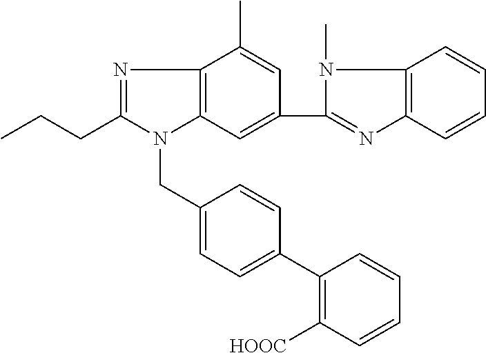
N1=C(CCC)N(CC2=CC=C(C3=C([HOOC])C=CC=C3)C=C2)C2=C1C(C)=CC(C1=NC3=C(N1C)C=CC=C3)=C2
